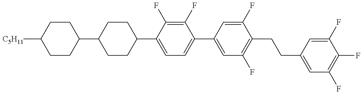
C1CC(C2CCC(C3=CC=C(C4=CC(F)=C(CCC5=CC(F)=C(F)C(F)=C5)C(F)=C4)C(F)=C3F)CC2)CCC1[C5H11]
